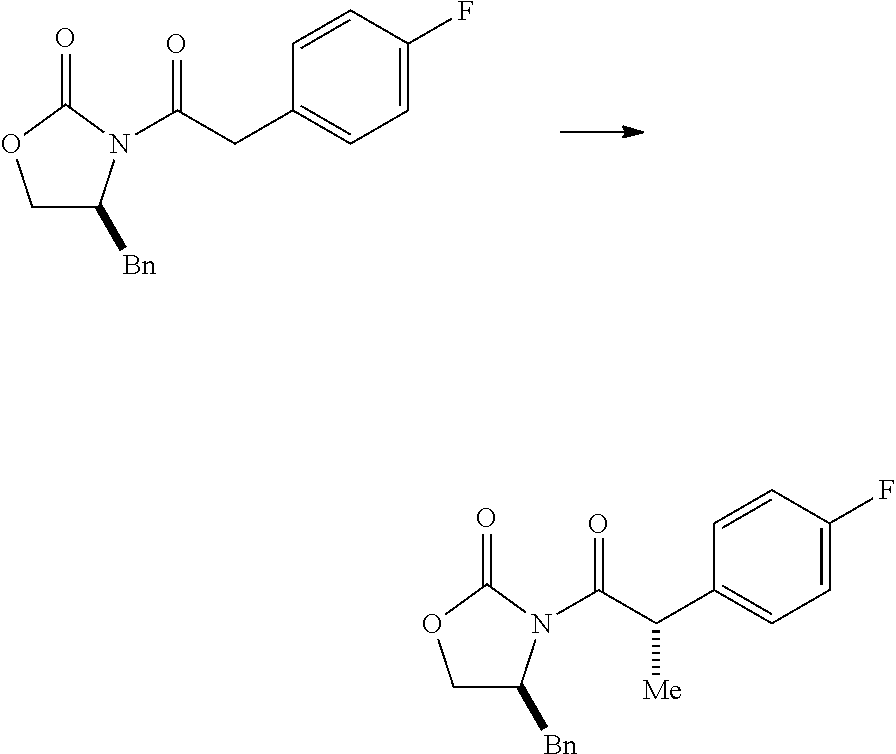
C1=C(CC(=O)N2C([Bn])COC2=O)C=CC(F)=C1.C1=C(C(C(=O)N2C([Bn])COC2=O)[Me])C=CC(F)=C1
